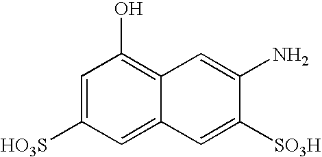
C1=C([HO3S])C=C2C(=C1O)C=C(N)C([SO3H])=C2
